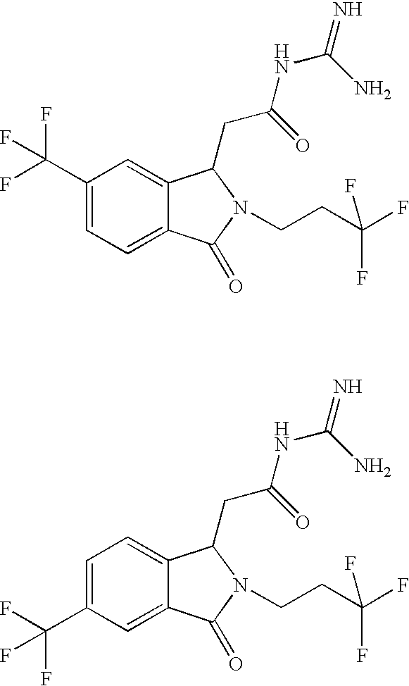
C1(C(F)(F)F)=CC=C2C(=C1)C(CC(=O)NC(=N)N)N(CCC(F)(F)F)C2=O.C1=C(C(F)(F)F)C=C2C(=C1)C(CC(=O)NC(=N)N)N(CCC(F)(F)F)C2=O
